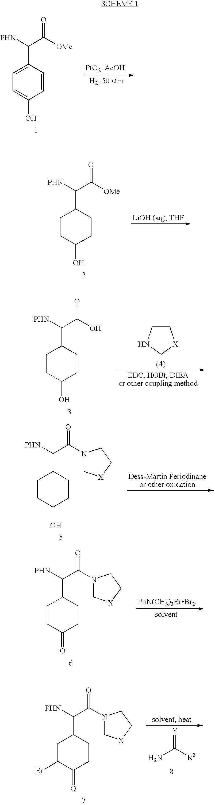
C1(C([PHN])C([OMe])=O)=CC=C(O)C=C1.C1(C([PHN])C([OMe])=O)CCC(O)CC1.C1(C([PHN])C(O)=O)CCC(O)CC1.C1CNC[X]1.C1(C([PHN])C(N2C[X]CC2)=O)CCC(O)CC1.C1(C([PHN])C(N2C[X]CC2)=O)CCC(=O)CC1.NC([R2])=[Y].C1(C([PHN])C(N2C[X]CC2)=O)CC(Br)C(=O)CC1
